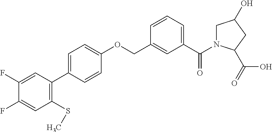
C1(F)=CC(C2=CC=C(OCC3=CC(C(=O)N4CC(O)CC4C(=O)O)=CC=C3)C=C2)=C(SC)C=C1F
